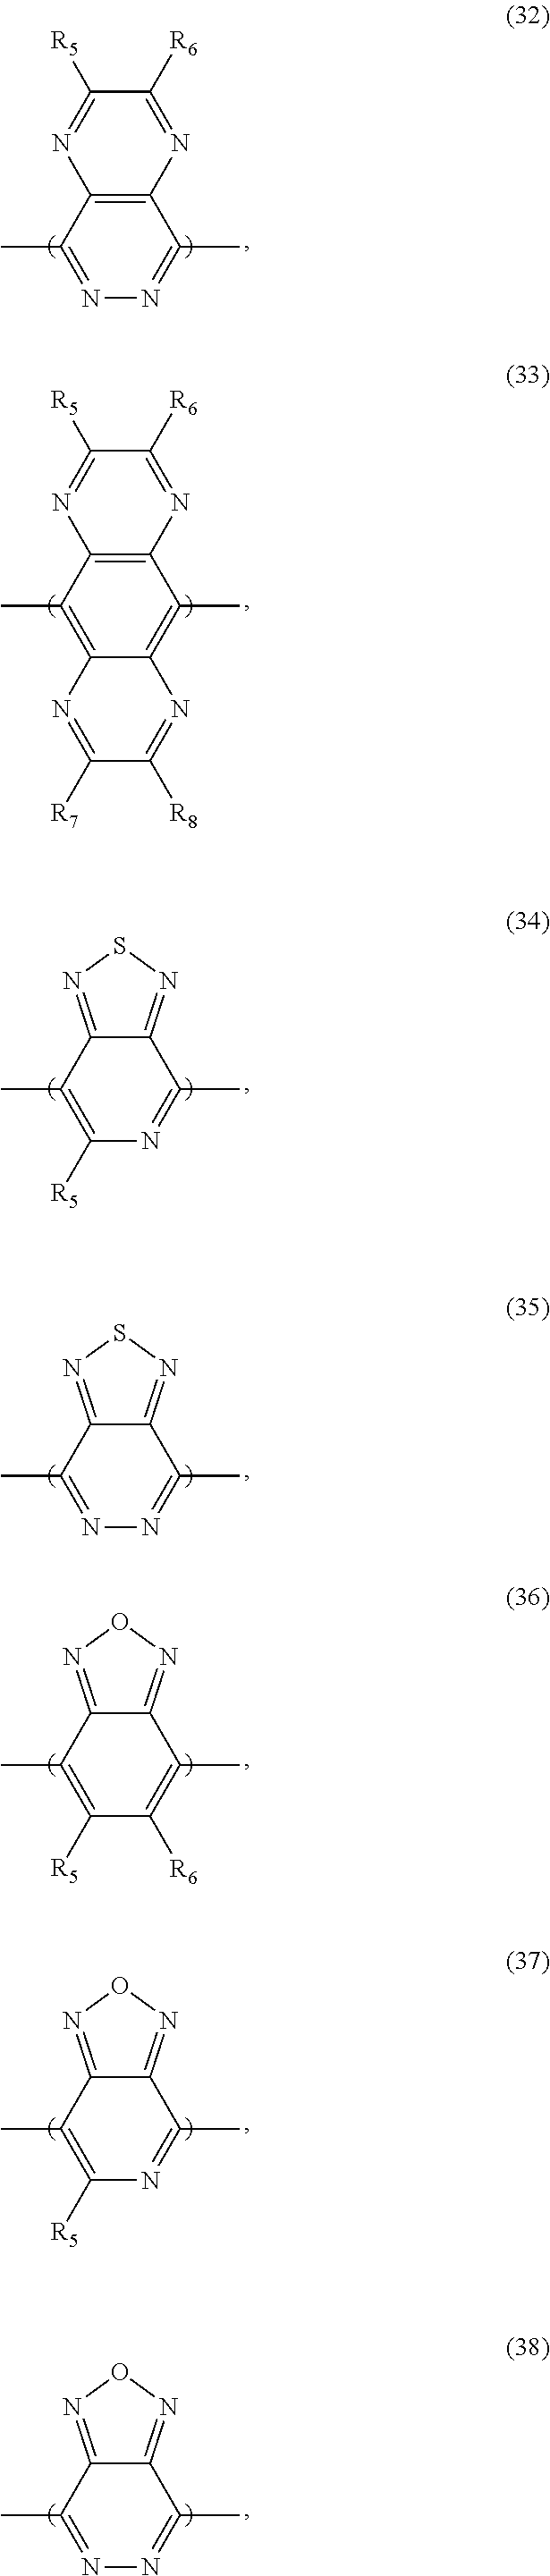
C12=NON=C1C(C)=NN=C2C.C12=NON=C1C(C)=C([R5])N=C2C.C12=C(C(C)=NN=C1C)N=C([R5])C([R6])=N2.C12=C(C(C)=C3C(=C1C)N=C([R8])C([R7])=N3)N=C([R5])C([R6])=N2.C12=NSN=C1C(C)=C([R5])N=C2C.C12=NSN=C1C(C)=NN=C2C.C12=NON=C1C(C)=C([R5])C([R6])=C2C
